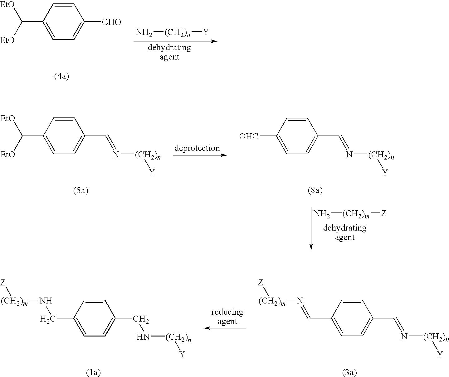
C1=CC(CN[(CH2)n][Y])=CC=C1CN[(CH2)m][Z].C1(C=N[(CH2)m][Z])=CC=C(C=N[(CH2)n][Y])C=C1.C1(C([EtO])[EtO])=CC=C([CHO])C=C1.N[(CH2)n][Y].C1(C([EtO])[EtO])=CC=C(C=N[(CH2)n][Y])C=C1.C1([OHC])=CC=C(C=N[(CH2)n][Y])C=C1.N[(CH2)m][Z]
